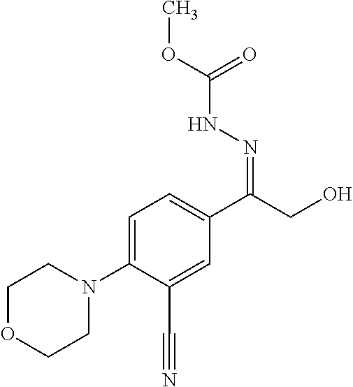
C1=C(N2CCOCC2)C(C#N)=CC(C(=NNC(=O)OC)CO)=C1
